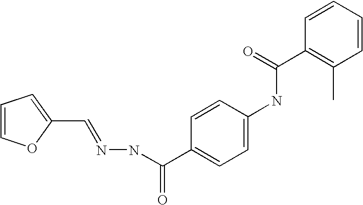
C1(C=NNC(C2=CC=C(NC(C3=C(C)C=CC=C3)=O)C=C2)=O)=CC=CO1
